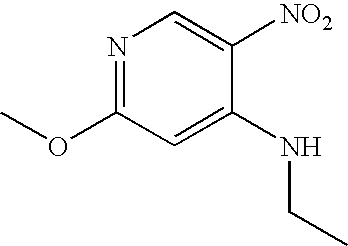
N1=C(OC)C=C(NCC)C([NO2])=C1
